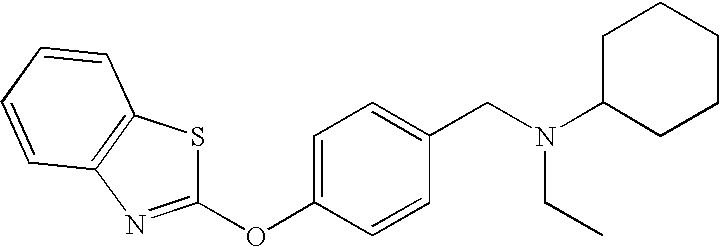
C1(CN(C2CCCCC2)CC)=CC=C(OC2=NC3=C(C=CC=C3)S2)C=C1
